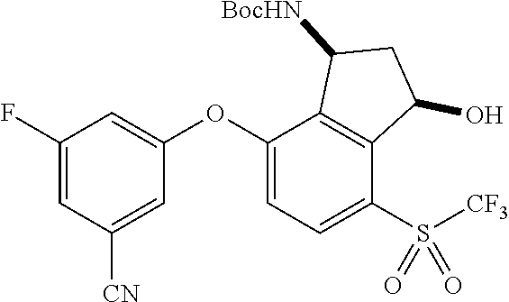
C1(F)=CC([CN])=CC(OC2=CC=C(S([CF3])(=O)=O)C3=C2C([BocHN])CC3O)=C1
